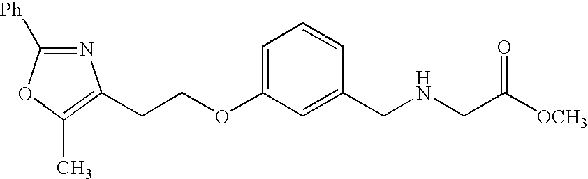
N1=C([Ph])OC(C)=C1CCOC1=CC=CC(CNCC([OCH3])=O)=C1
